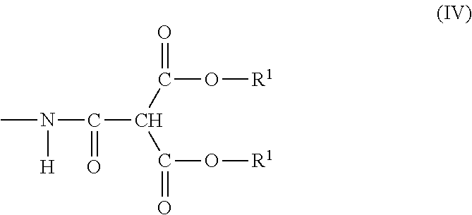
CN(C(=O)C(C(O[R1])=O)C(O[R1])=O)[H]
